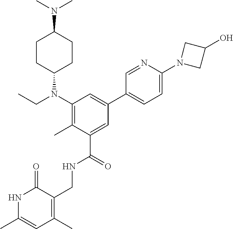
N1C(C)=CC(C)=C(CNC(C2=CC(C3=CC=C(N4CC(O)C4)N=C3)=CC(N(CC)C3CCC(N(C)C)CC3)=C2C)=O)C1=O
